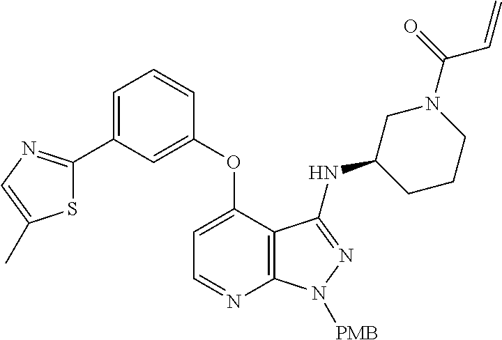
C1=C(C2=NC=C(C)S2)C=C(OC2=CC=NC3=C2C(NC2CCCN(C(=O)C=C)C2)=NN3[PMB])C=C1
